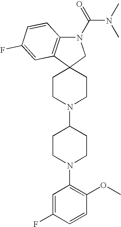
C1CN(C2CCN(C3=C(OC)C=CC(F)=C3)CC2)CCC12CN(C(=O)N(C)C)C1=C2C=C(F)C=C1
